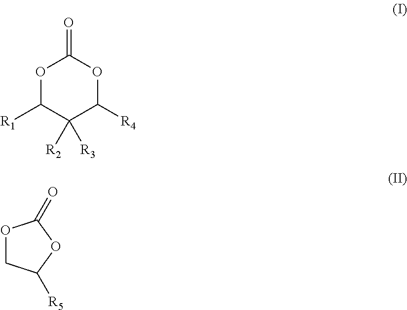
O1C([R1])C([R2])([R3])C([R4])OC1=O.O1CC([R5])OC1=O
